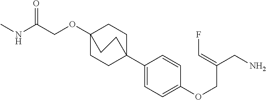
C(OC12CCC(C3=CC=C(OCC(CN)=CF)C=C3)(CC1)CC2)C(NC)=O
